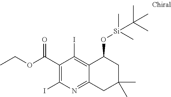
C1(C(OCC)=O)=C(I)N=C2C(=C1I)C(O[Si](C(C)(C)C)(C)C)CC(C)(C)C2
